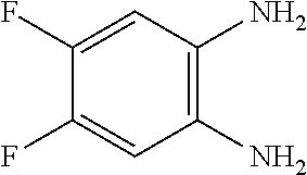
C1(N)=C(N)C=C(F)C(F)=C1
